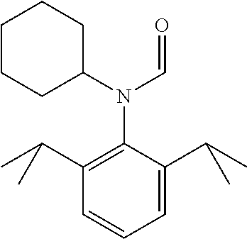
C1=C(C(C)C)C(N(C2CCCCC2)C=O)=C(C(C)C)C=C1
